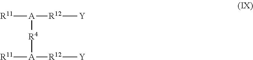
[A]([R4][A]([R12][Y])[R11])([R12][Y])[R11]
